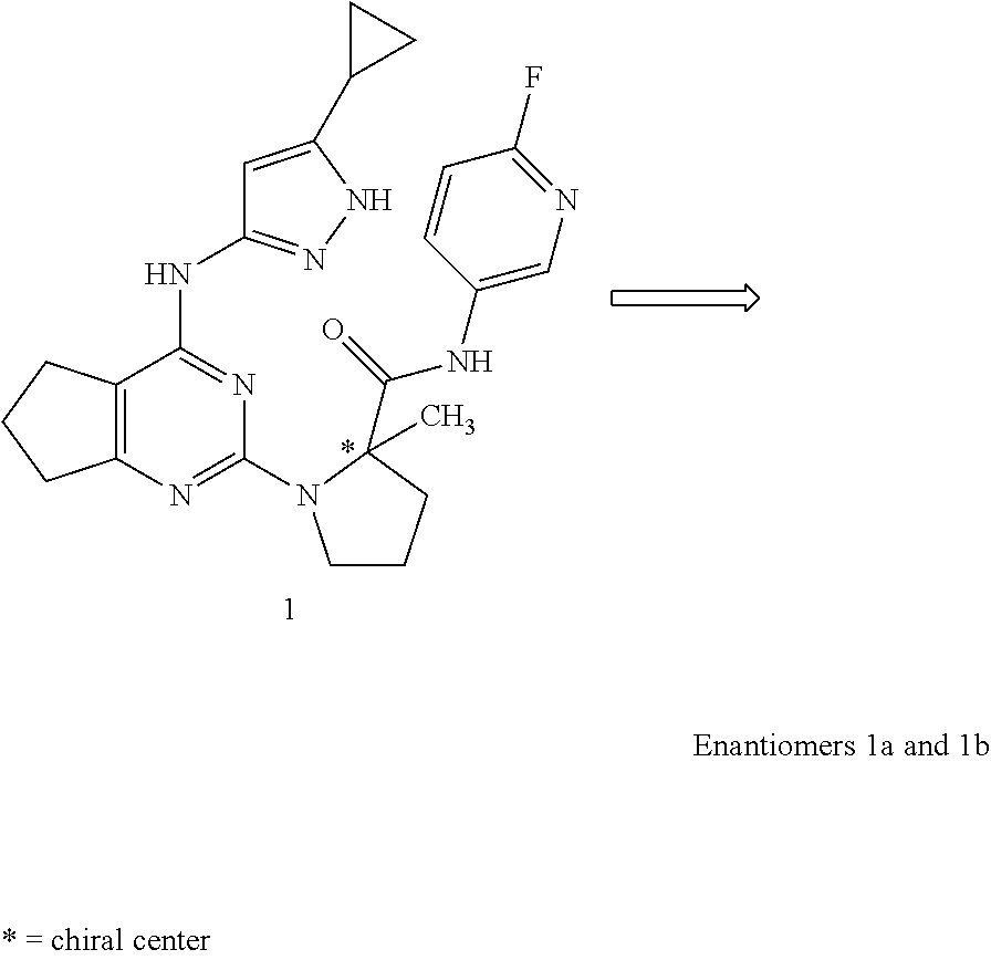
C12=C(N=C(N3CCCC3(C(=O)NC3=CN=C(F)C=C3)C)N=C1NC1=NNC(C3CC3)=C1)CCC2
